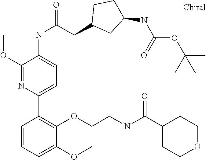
C1(OC)=NC(C2=C3C(=CC=C2)OCC(CNC(C2CCOCC2)=O)O3)=CC=C1NC(CC1CC(NC(=O)OC(C)(C)C)CC1)=O
